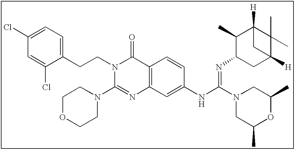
C1(Cl)=CC=C(CCN2C(N3CCOCC3)=NC3=C(C2=O)C=CC(NC(=NC2CC4([H])C(C)(C)C([H])(C2C)C4)N2CC(C)OC(C)C2)=C3)C(Cl)=C1
